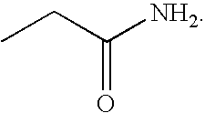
C(C([NH2])=O)C
